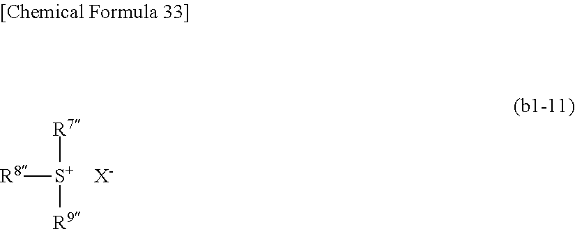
[R7][S+]([R9])[R8].[X-]
